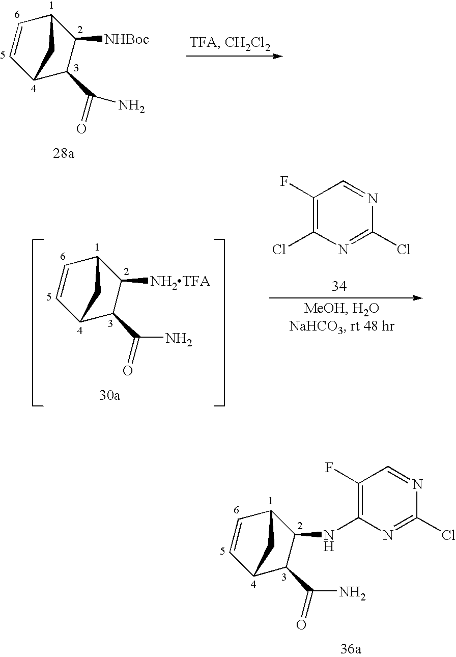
C1(F)=C(NC2C(C(=O)N)C3C=CC2C3)N=C(Cl)N=C1.C1=CC2C([NHBoc])C(C(=O)N)C1C2.C1=CC2C([NH2TFA])C(C(=O)N)C1C2.C1(F)=C(Cl)N=C(Cl)N=C1
